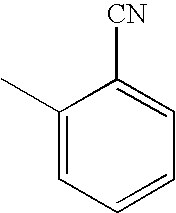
C1(C)=CC=CC=C1[CN]
